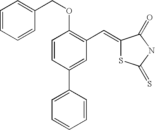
C1=CC(C2=CC=CC=C2)=CC(C=C2SC(=S)NC2=O)=C1OCC1=CC=CC=C1
